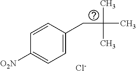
C(C(C)(C)C)C1=CC=C([O2N])C=C1.[Cl-]
